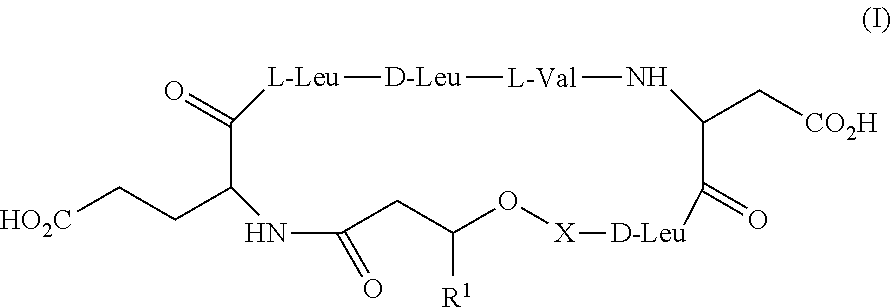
[HO2C]CCC1NC(=O)CC([R1])O[X][D-Leu]C(=O)C(C[CO2H])N[L-Val][D-Leu][L-Leu]C1=O
